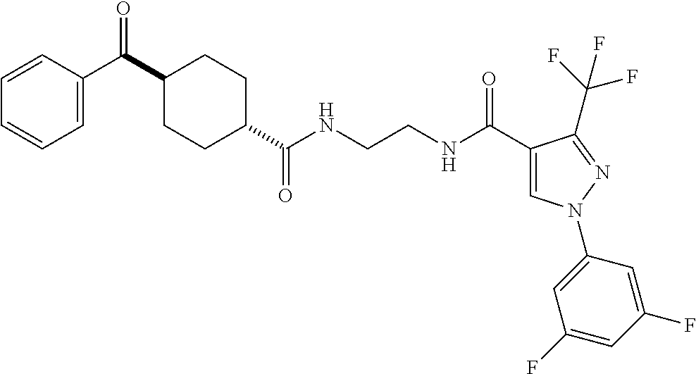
C1(C(C2=CC=CC=C2)=O)CCC(C(NCCNC(C2=CN(C3=CC(F)=CC(F)=C3)N=C2C(F)(F)F)=O)=O)CC1
